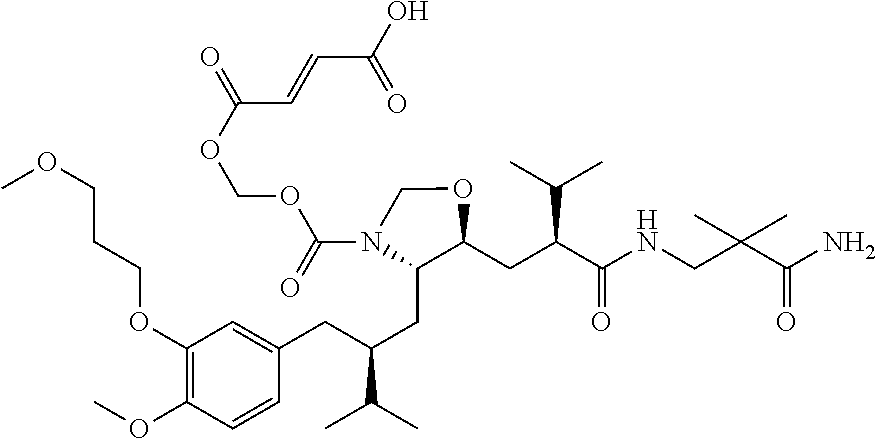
O(C(=O)C=CC(=O)O)COC(N1C(CC(CC2=CC(OCCCOC)=C(OC)C=C2)C(C)C)C(CC(C(=O)NCC(C(=O)N)(C)C)C(C)C)OC1)=O
